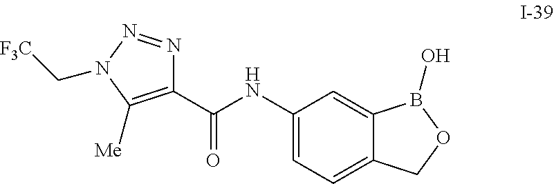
C1(C(NC2=CC=C3C(=C2)B(O)OC3)=O)=C([Me])N(C[F3C])N=N1
